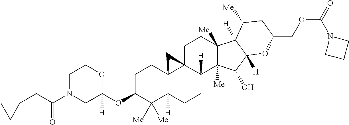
C1C(OC2([H])OCCN(C(CC3CC3)=O)C2)C([Me])([Me])C2([H])C3(C1)C1(C([H])(CC2)C2([Me])C([Me])(CC1)C1([H])C([H])(C2O)OC(COC(=O)N2CCC2)CC1[Me])C3
